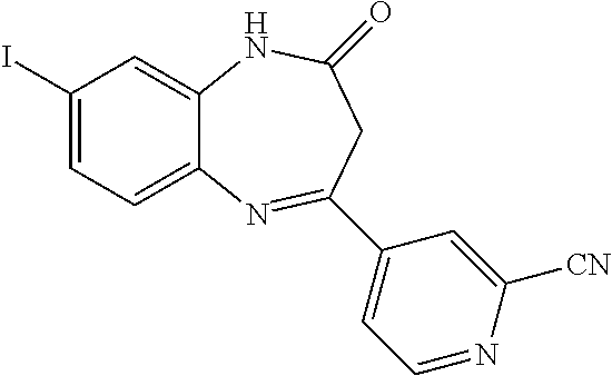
C1(I)=CC=C2C(=C1)NC(=O)CC(C1=CC=NC([CN])=C1)=N2
